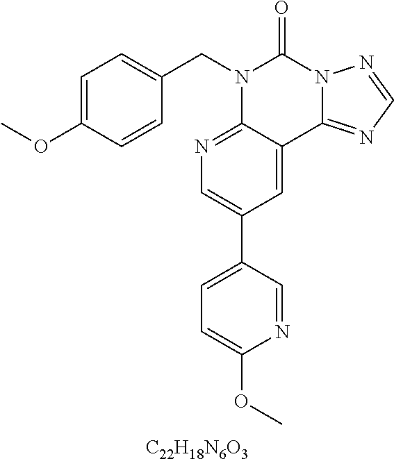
C1=C(OC)C=CC(CN2C3=NC=C(C4=CC=C(OC)N=C4)C=C3C3=NC=NN3C2=O)=C1.[C22H18N6O3]
